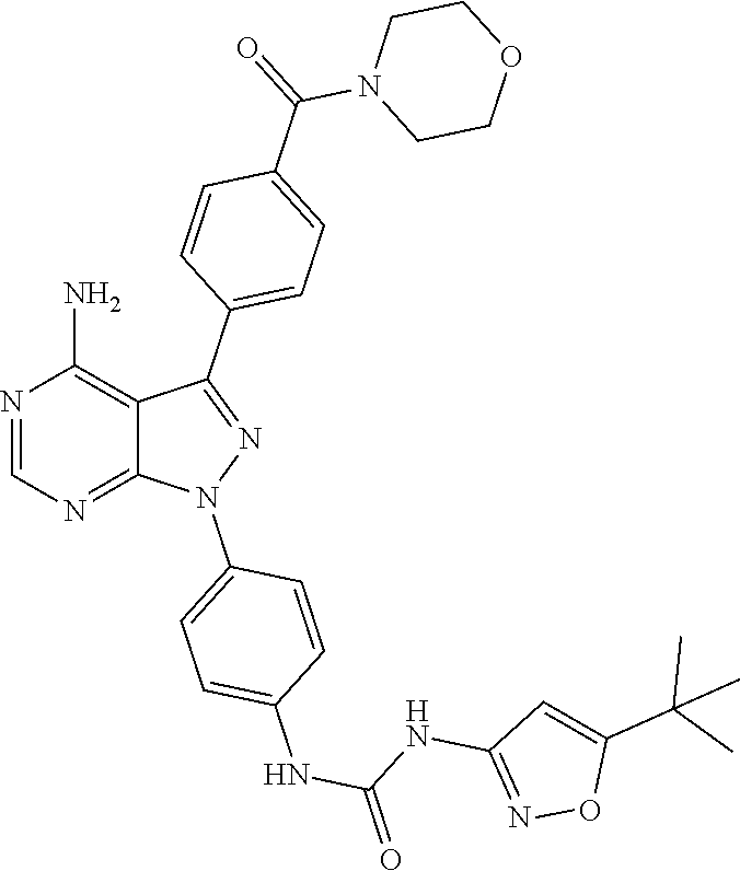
N1=CN=C2C(=C1N)C(C1=CC=C(C(=O)N3CCOCC3)C=C1)=NN2C1=CC=C(NC(NC2=NOC(C(C)(C)C)=C2)=O)C=C1
